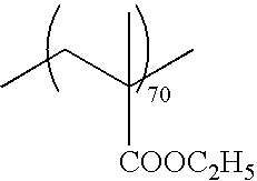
CCC(C)(C)[COOC2H5]
